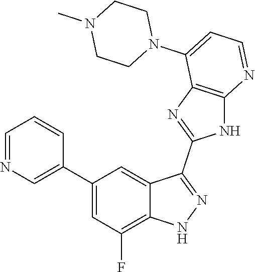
C1=NC=C(C2=CC(F)=C3C(=C2)C(C2=NC4=C(N2)N=CC=C4N2CCN(C)CC2)=NN3)C=C1
